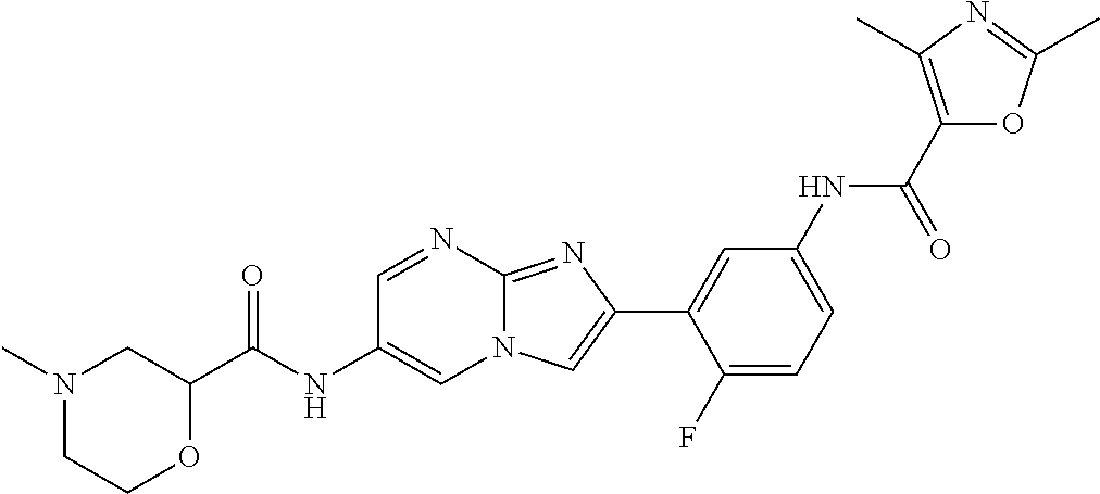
C1=NC2=NC(C3=CC(NC(C4=C(C)N=C(C)O4)=O)=CC=C3F)=CN2C=C1NC(=O)C1CN(C)CCO1
